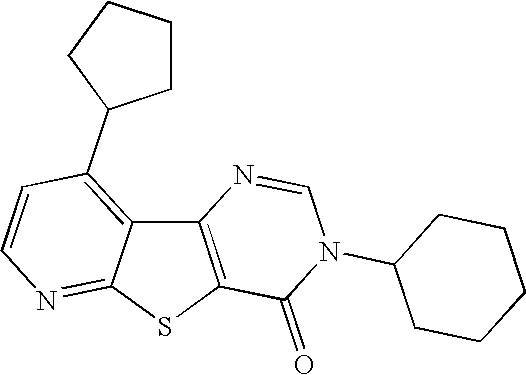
C12=C(SC3=NC=CC(C4CCCC4)=C13)C(=O)N(C1CCCCC1)C=N2
